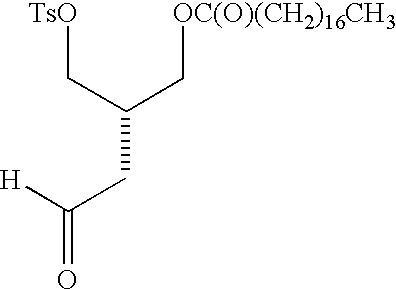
[TsO]CC(CC([H])=O)C[OC(O)(CH2)16CH3]
